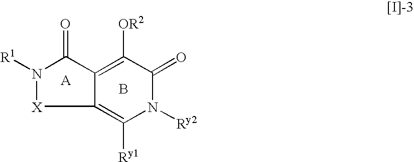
C12=C([Ry1])N([Ry2])C(=O)C([OR2])=C1C(=O)N([R1])[X]2.B
